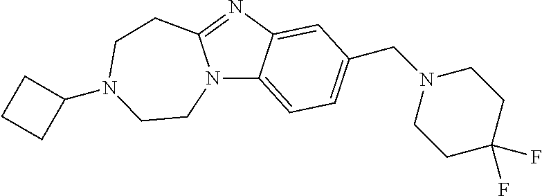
N12C3=CC=C(CN4CCC(F)(F)CC4)C=C3N=C1CCN(C1CCC1)CC2
